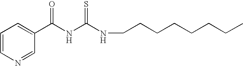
C1=CN=CC(C(NC(NCCCCCCCC)=S)=O)=C1
